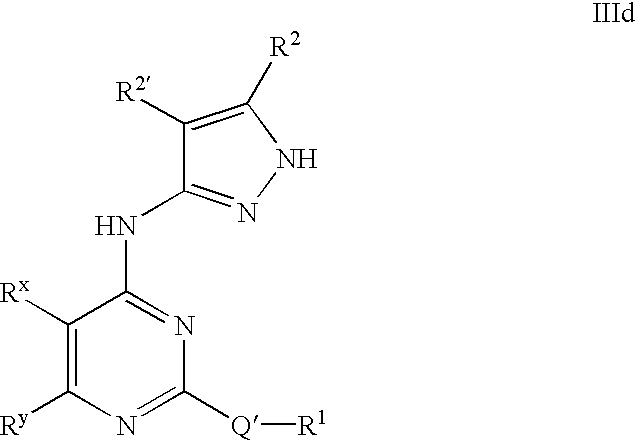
C1([Rx])=C([Ry])N=C([Q][R1])N=C1NC1=NNC([R2])=C1[R2]
